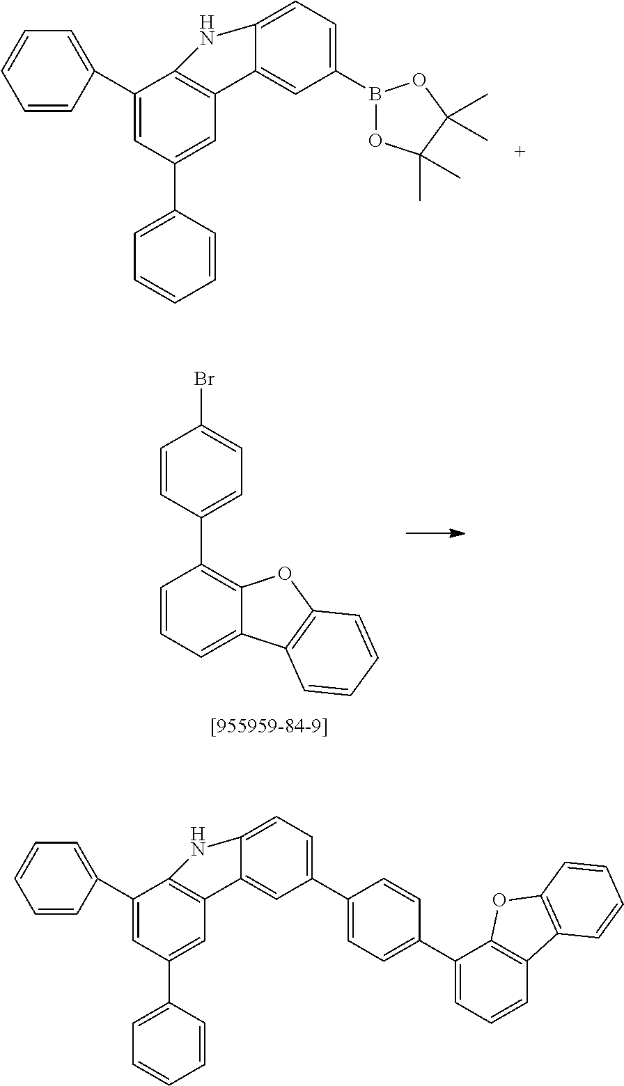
C1(C2=CC=CC=C2)=CC(C2=CC=CC=C2)=CC2=C1NC1=CC=C(B3OC(C)(C)C(C)(C)O3)C=C21.C1=CC(C2=C3C(=CC=C2)C2=C(O3)C=CC=C2)=CC=C1Br.C1(C2=CC=CC=C2)=CC(C2=CC=CC=C2)=CC2=C1NC1=CC=C(C3=CC=C(C4=CC=CC5=C4OC4=C5C=CC=C4)C=C3)C=C21
